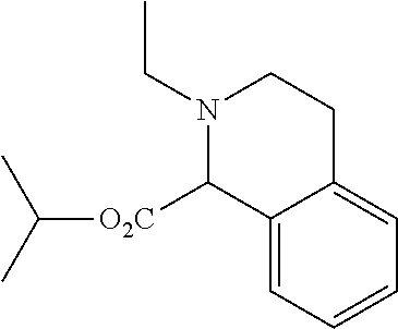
N1(CC)CCC2=CC=CC=C2C1[O2C]C(C)C
